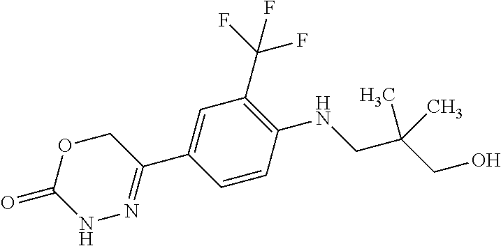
C1OC(=O)NN=C1C1=CC(C(F)(F)F)=C(NCC(CO)(C)C)C=C1
